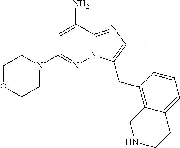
C1OCCN(C2=NN3C(=NC(C)=C3CC3=C4C(=CC=C3)CCNC4)C(N)=C2)C1
